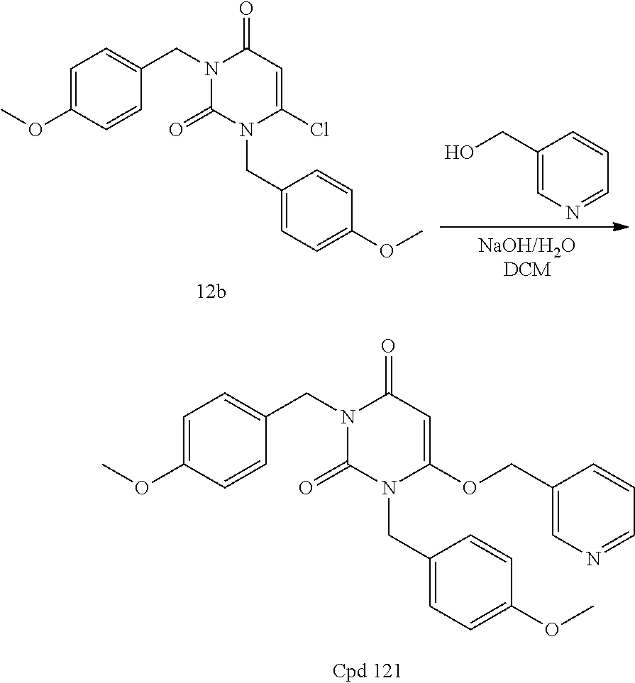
C1(CN2C(=O)N(CC3=CC=C(OC)C=C3)C(=O)C=C2OCC2=CN=CC=C2)=CC=C(OC)C=C1.C1(CO)=CN=CC=C1.C1(CN2C(=O)N(CC3=CC=C(OC)C=C3)C(=O)C=C2Cl)=CC=C(OC)C=C1
